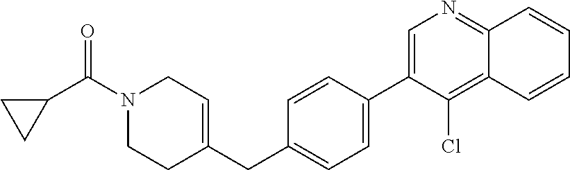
C1(C2=CC=C(CC3=CCN(C(C4CC4)=O)CC3)C=C2)=CN=C2C(=C1Cl)C=CC=C2
